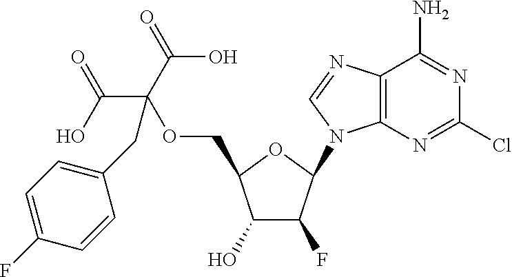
C1(O)C(F)C(N2C3=C(C(N)=NC(Cl)=N3)N=C2)OC1COC(CC1=CC=C(F)C=C1)(C(O)=O)C(=O)O
